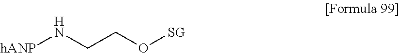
[hANP]NCCO[SG]
